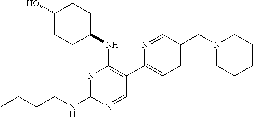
CCCCNC1=NC(NC2CCC(O)CC2)=C(C2=CC=C(CN3CCCCC3)C=N2)C=N1
